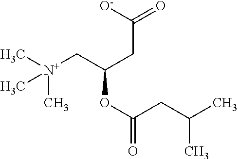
C[N+](CC(CC([O-])=O)OC(=O)CC(C)C)(C)C
